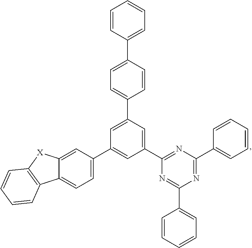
C1=C(C2=CC(C3=NC(C4=CC=CC=C4)=NC(C4=CC=CC=C4)=N3)=CC(C3=CC=C(C4=CC=CC=C4)C=C3)=C2)C=C2C(=C1)C1=C([X]2)C=CC=C1
